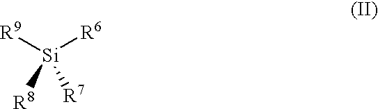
[R9][Si]([R6])([R8])[R7]
